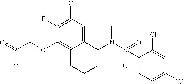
C1(F)=C(Cl)C=C2C(=C1OCC(=O)O)CCCC2N(S(=O)(C1=CC=C(Cl)C=C1Cl)=O)C
